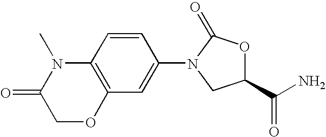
C1(=O)COC2=C(N1C)C=CC(N1C(=O)OC(C(N)=O)C1)=C2
